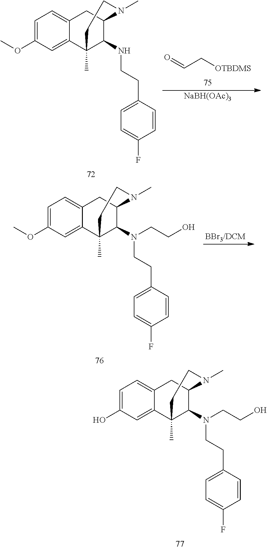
C1=C(OC)C=C2C(=C1)CC1C(NCCC3=CC=C(F)C=C3)C2(C)CCN1C.O=CC[OTBDMS].[NaBH(OAc)3].C1=C(OC)C=C2C(=C1)CC1C(N(CCC3=CC=C(F)C=C3)CCO)C2(C)CCN1C.C1=C(O)C=C2C(=C1)CC1C(N(CCC3=CC=C(F)C=C3)CCO)C2(C)CCN1C
